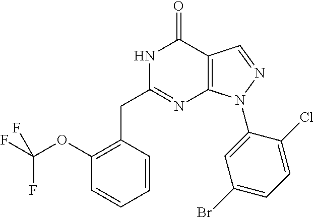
N1C(CC2=C(OC(F)(F)F)C=CC=C2)=NC2=C(C1=O)C=NN2C1=CC(Br)=CC=C1Cl
